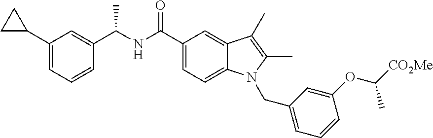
C1(C(NC(C2=CC=C3C(=C2)C(C)=C(C)N3CC2=CC=CC(OC([CO2Me])C)=C2)=O)C)=CC(C2CC2)=CC=C1
